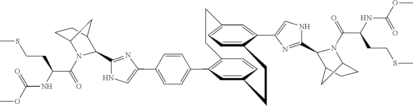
C1(C2=CC=C(C3=C4C=CC(=C3)CCC3=CC=C(C=C3C3=CNC(C5N(C(C(NC(=O)OC)CCSC)=O)C6CCC5C6)=N3)CC4)C=C2)=CNC(C2N(C(=O)C(NC(OC)=O)CCSC)C3CCC2C3)=N1
